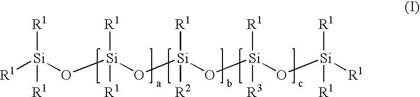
[R1][Si](O[Si](O[Si](O[Si](O[Si]([R1])([R1])[R1])([R1])[R3])([R1])[R2])([R1])[R1])([R1])[R1]
